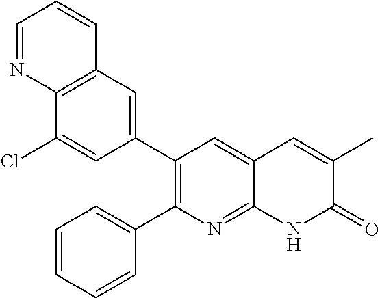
C12=C(C=C(C3=C(C4=CC=CC=C4)N=C4C(=C3)C=C(C)C(=O)N4)C=C1Cl)C=CC=N2
